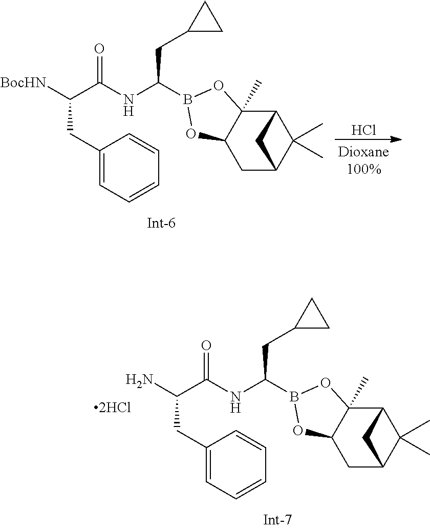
C(NC(=O)C(N)CC1=CC=CC=C1)(CC1CC1)B1OC2(C)C3C(C)(C)C(CC2O1)C3.C(NC(=O)C([BocHN])CC1=CC=CC=C1)(CC1CC1)B1OC2(C)C3C(C)(C)C(CC2O1)C3.Cl
